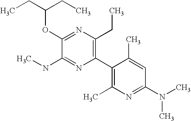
C1(NC)=NC(C2=C(C)N=C(N(C)C)C=C2C)=C(CC)N=C1OC(CC)CC
